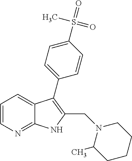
C1=CN=C2C(=C1)C(C1=CC=C(S(=O)(C)=O)C=C1)=C(CN1C(C)CCCC1)N2
